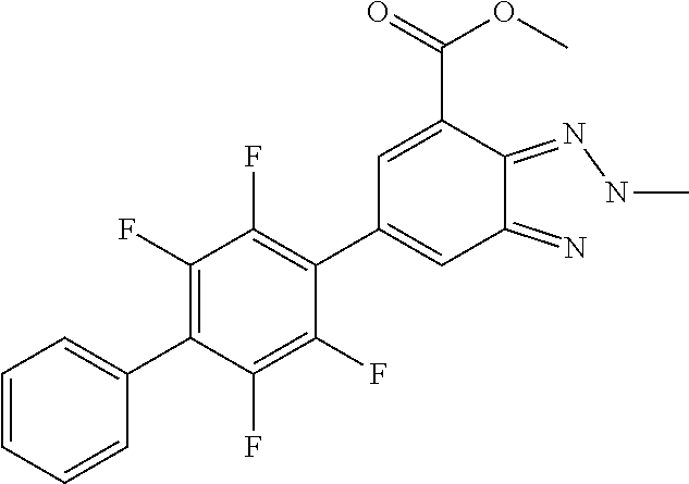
C1(C2=C(F)C(F)=C(C3=CC(=N)C(=NNC)C(C(=O)OC)=C3)C(F)=C2F)=CC=CC=C1
